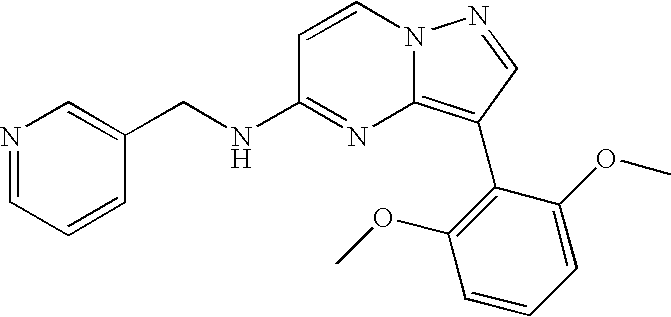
C1(CNC2=NC3=C(C4=C(OC)C=CC=C4OC)C=NN3C=C2)=CN=CC=C1
